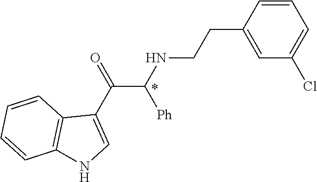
C1=CC(CCNC(C(C2=CNC3=C2C=CC=C3)=O)[Ph])=CC(Cl)=C1
